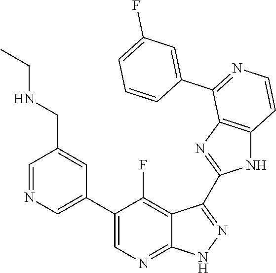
C1=NC=C(C2=CN=C3C(=C2F)C(C2=NC4=C(N2)C=CN=C4C2=CC(F)=CC=C2)=NN3)C=C1CNCC
